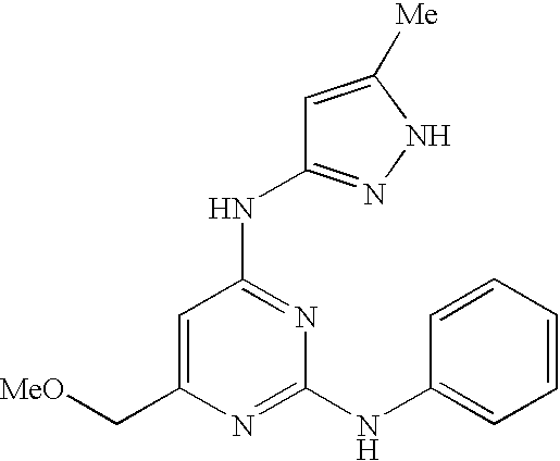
C1=C(C[MeO])N=C(NC2=CC=CC=C2)N=C1NC1=NNC([Me])=C1
